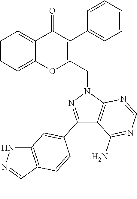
C1=CC=C2C(=C1)OC(CN1N=C(C3=CC4=C(C(C)=NN4)C=C3)C3=C1N=CN=C3N)=C(C1=CC=CC=C1)C2=O
